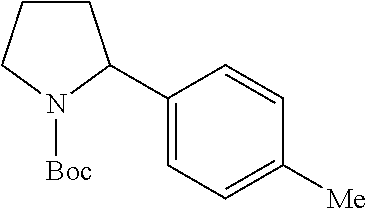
C1CCN([Boc])C1C1=CC=C([Me])C=C1
